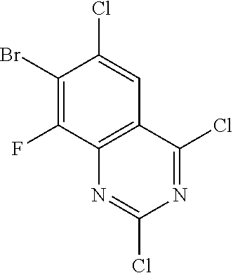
C1(Cl)=CC2=C(C(F)=C1Br)N=C(Cl)N=C2Cl
